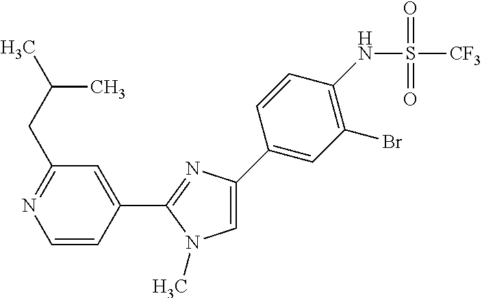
C1=CC(C2=NC(C3=CC(Br)=C(NS(=O)(=O)[CF3])C=C3)=CN2C)=CC(CC(C)C)=N1
